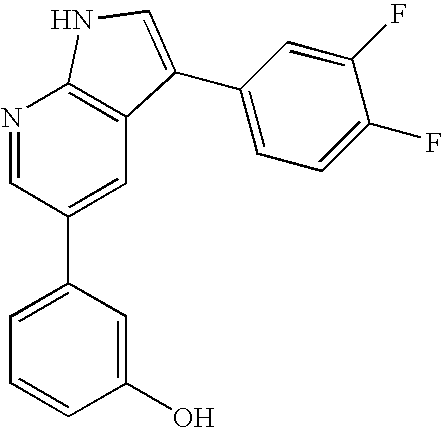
N1=CC(C2=CC=CC(O)=C2)=CC2=C1NC=C2C1=CC=C(F)C(F)=C1
